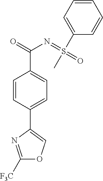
C1([F3C])=NC(C2=CC=C(C(=O)N=S(=O)(C3=CC=CC=C3)C)C=C2)=CO1
